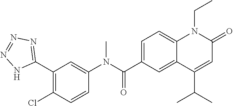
C1(N(C(C2=CC=C3C(=C2)C(C(C)C)=CC(=O)N3CC)=O)C)=CC(C2=NN=NN2)=C(Cl)C=C1
